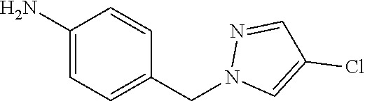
C1(N)=CC=C(CN2C=C(Cl)C=N2)C=C1
